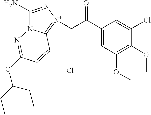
C1(N)=N[N+](CC(C2=CC(OC)=C(OC)C(Cl)=C2)=O)=C2N1N=C(OC(CC)CC)C=C2.[Cl-]
